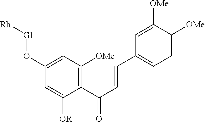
[Rh][Gl]OC1=CC([OMe])=C(C(C=CC2=CC=C([OMe])C([OMe])=C2)=O)C([OR])=C1
